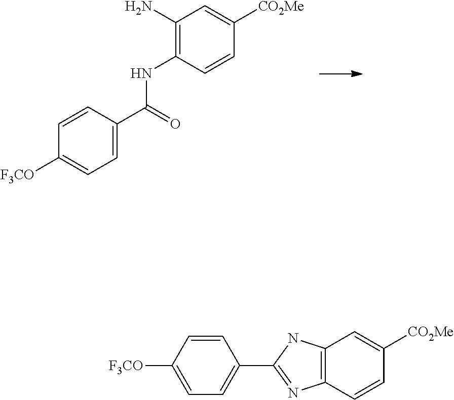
C1(N)=C(NC(C2=CC=C([F3CO])C=C2)=O)C=CC([CO2Me])=C1.C12=C(C=CC([CO2Me])=C1)N=C(C1=CC=C([F3CO])C=C1)N2
